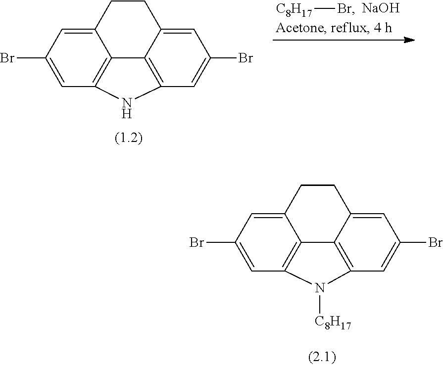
C12=CC(Br)=CC3=C1C1=C(C=C(Br)C=C1CC2)N3[C8H17].C12=CC(Br)=CC3=C1C1=C(C=C(Br)C=C1CC2)N3.[C8H17]Br.[NaOH]
